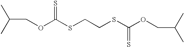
CC(C)COC(SCCSC(OCC(C)C)=S)=S
